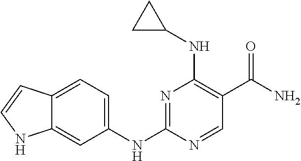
N1=C(NC2=CC=C3C(=C2)NC=C3)N=CC(C(N)=O)=C1NC1CC1
